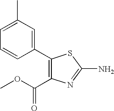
C1(C2=CC(C)=CC=C2)=C(C(OC)=O)N=C(N)S1
